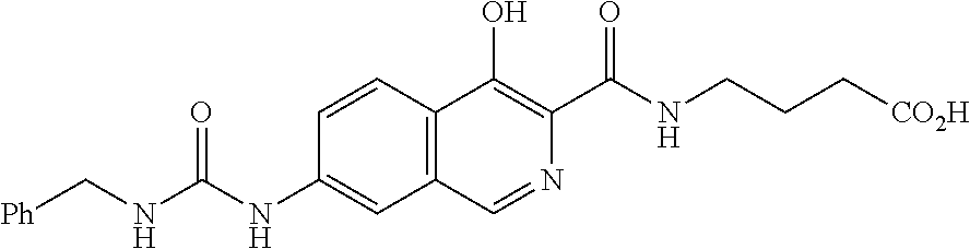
C(NC(=O)NC1=CC2=C(C=C1)C(O)=C(C(NCCC[CO2H])=O)N=C2)[Ph]
